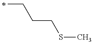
C(CCSC)C
